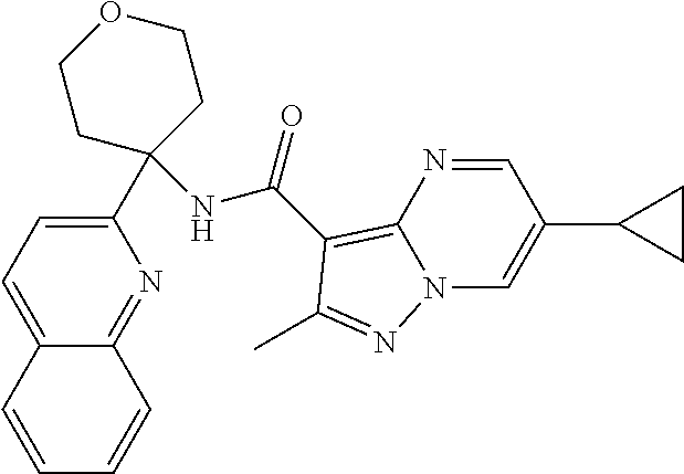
C12=CC=C(C3(NC(=O)C4=C5N(C=C(C6CC6)C=N5)N=C4C)CCOCC3)N=C1C=CC=C2
